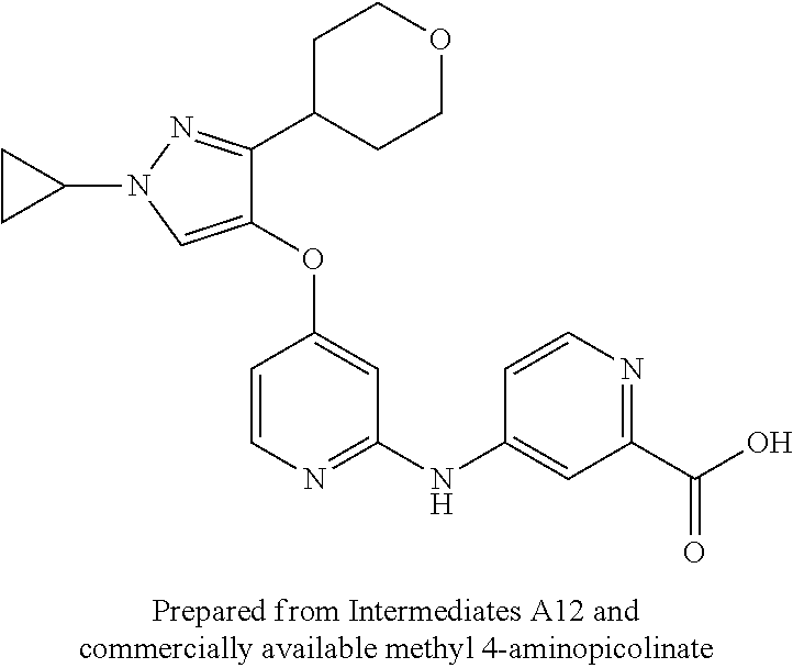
C1(OC2=CC(NC3=CC(C(O)=O)=NC=C3)=NC=C2)=CN(C2CC2)N=C1C1CCOCC1
